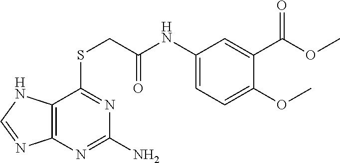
C1(NC(=O)CSC2=NC(N)=NC3=C2NC=N3)=CC=C(OC)C(C(OC)=O)=C1
